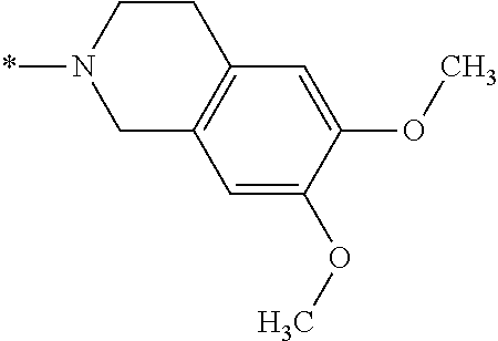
C1CC2=C(CN1*)C=C(OC)C(OC)=C2
